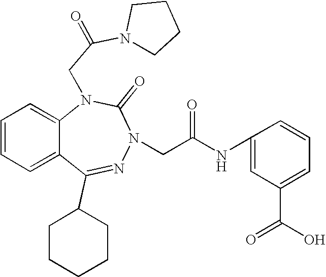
C1=CC=C2C(=C1)N(CC(N1CCCC1)=O)C(=O)N(CC(NC1=CC(C(O)=O)=CC=C1)=O)N=C2C1CCCCC1
